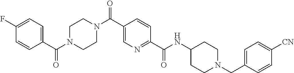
C1=CC(C(N2CCN(C(C3=CN=C(C(NC4CCN(CC5=CC=C([CN])C=C5)CC4)=O)C=C3)=O)CC2)=O)=CC=C1F
